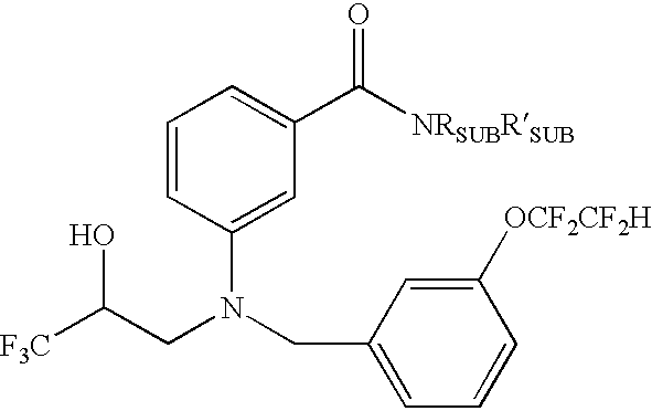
[F3C]C(CN(CC1=CC=CC([OCF2CF2H])=C1)C1=CC(C([NRSUBRSUB])=O)=CC=C1)O
